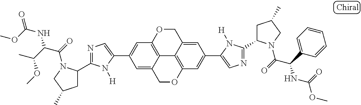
C1=C(C2=CC3=C4C5=C(C=C(C6=CN=C(C7CC(C)CN7C(=O)C(C7=CC=CC=C7)NC(=O)OC)N6[H])C=C5CO3)OCC4=C2)N([H])C(C2CC(C)CN2C(=O)C(C(C)OC)NC(OC)=O)=N1
